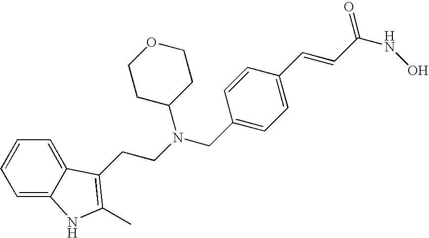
C1=C2C(=CC=C1)C(CCN(CC1=CC=C(C=CC(NO)=O)C=C1)C1CCOCC1)=C(C)N2
